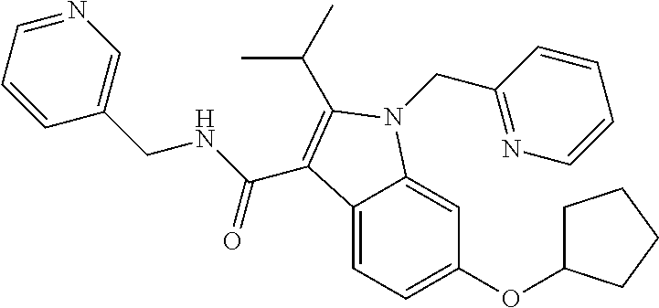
N1=CC=CC(CNC(=O)C2=C(C(C)C)N(CC3=NC=CC=C3)C3=CC(OC4CCCC4)=CC=C32)=C1
